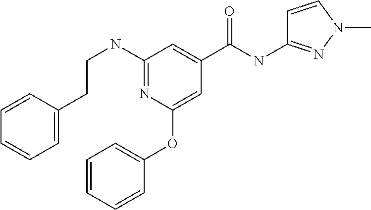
C1(NCCC2=CC=CC=C2)=NC(OC2=CC=CC=C2)=CC(C(NC2=NN(C)C=C2)=O)=C1
